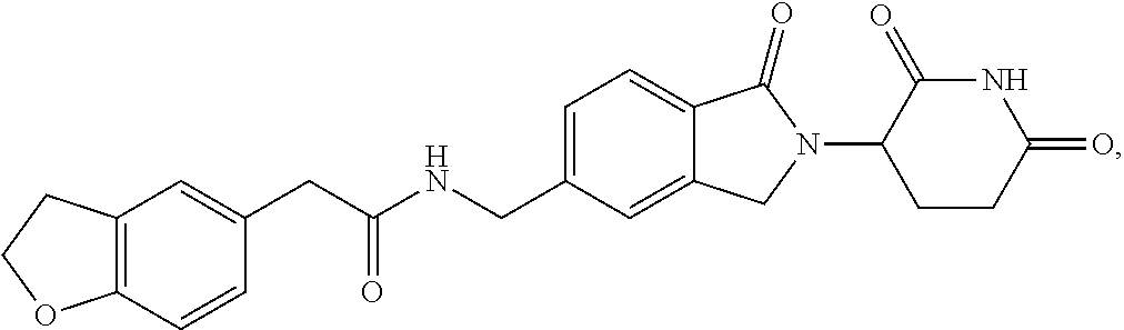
C1=C(CNC(CC2=CC3=C(C=C2)OCC3)=O)C=C2C(=C1)C(=O)N(C1CCC(=O)NC1=O)C2
